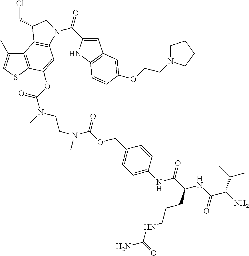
C12=C(SC=C1C)C(OC(N(C)CCN(C)C(OCC1=CC=C(NC(C(CCCNC(N)=O)NC(C(N)C(C)C)=O)=O)C=C1)=O)=O)=CC1=C2C(CCl)CN1C(C1=CC2=C(N1)C=CC(OCCN1CCCC1)=C2)=O
